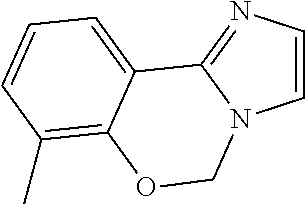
C1=CN=C2N1COC1=C(C)C=CC=C21
